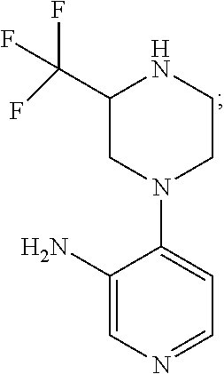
C1N(C2=CC=NC=C2N)CCNC1C(F)(F)F
